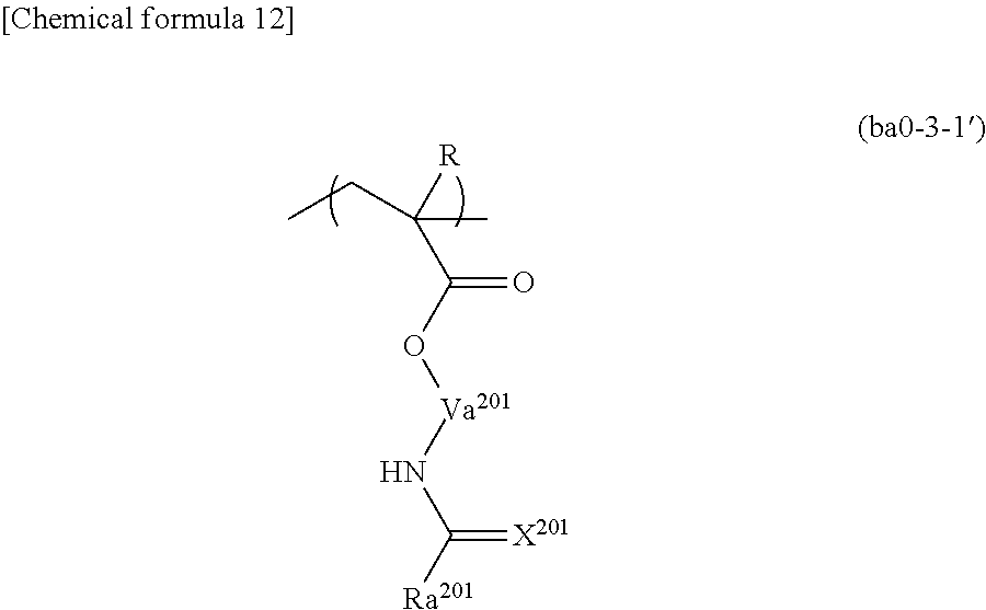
CCC(C)([R])C(O[Va201]NC([Ra201])=[X201])=O
